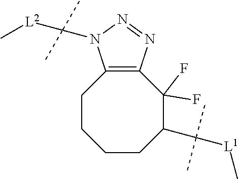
C1CC(C([L1]C)(C)C)C(F)(F)C2=C(CC1)N(C([L2]C)(C)C)N=N2
